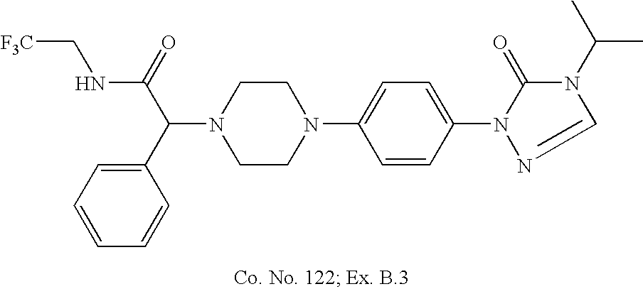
N1(C(C2=CC=CC=C2)C(=O)NC[F3C])CCN(C2=CC=C(N3C(=O)N(C(C)C)C=N3)C=C2)CC1
